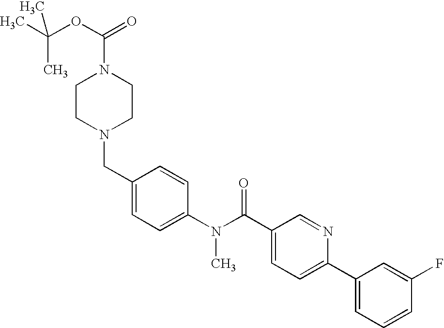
CC(OC(=O)N1CCN(CC2=CC=C(N(C(C3=CC=C(C4=CC=CC(F)=C4)N=C3)=O)C)C=C2)CC1)(C)C
